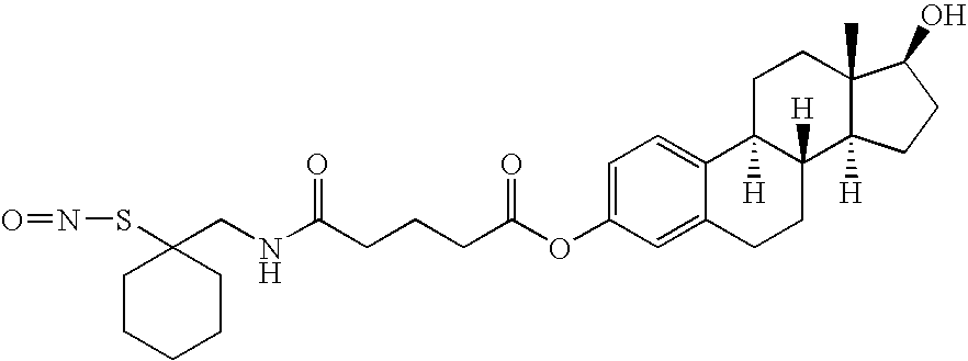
C1=C2C(=CC=C1OC(=O)CCCC(=O)NCC1(SN=O)CCCCC1)C1([H])C([H])(CC2)C2([H])C(C)(CC1)C(O)CC2
